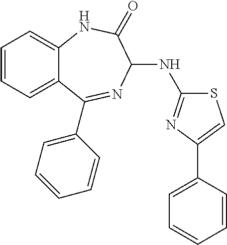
C1=CC=C2C(=C1)NC(=O)C(NC1=NC(C3=CC=CC=C3)=CS1)N=C2C1=CC=CC=C1
